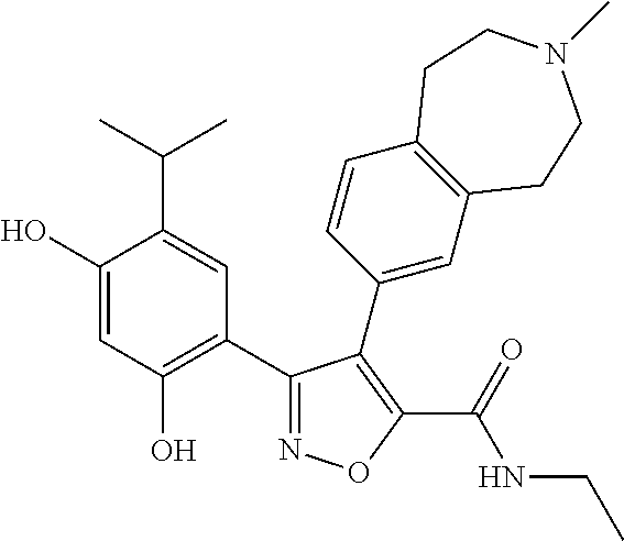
C1(O)=CC(O)=C(C2=NOC(C(=O)NCC)=C2C2=CC3=C(C=C2)CCN(C)CC3)C=C1C(C)C
